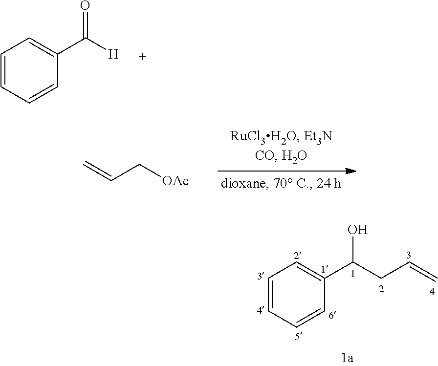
C1=CC=CC(C(CC=C)O)=C1.C1=CC=CC(C([H])=O)=C1.C=CC[OAc]
